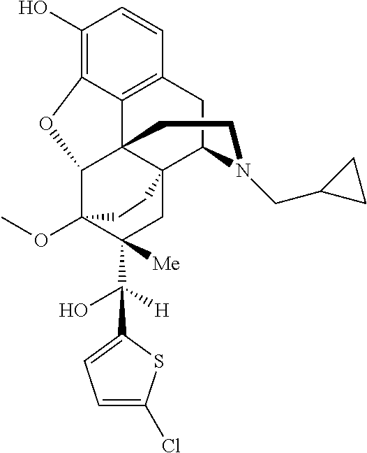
C1(O)=C2C3=C(C=C1)CC1C45C3(C(C(OC)(C(C(O)([H])C3=CC=C(Cl)S3)([Me])C4)CC5)O2)CCN1CC1CC1
